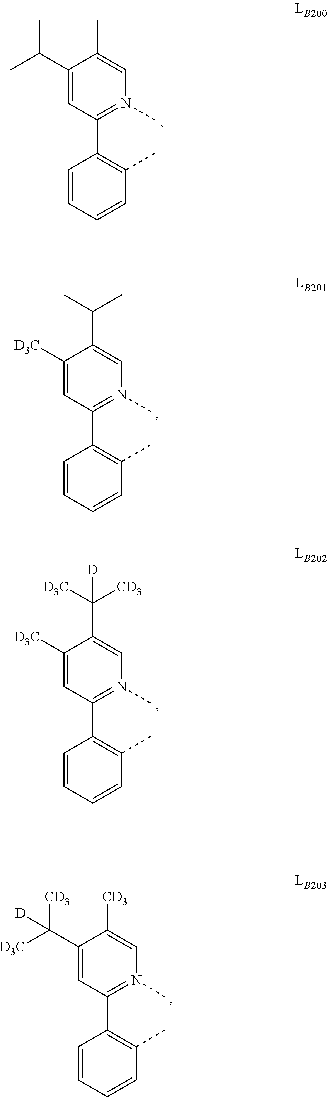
C1(C(C)C)=CC(C2=C(C)C=CC=C2)=N(C)C=C1C.C1([D3C])=CC(C2=C(C)C=CC=C2)=N(C)C=C1C(C)C.C1([D3C])=CC(C2=C(C)C=CC=C2)=N(C)C=C1C([CD3])([D3C])[D].C1(C([CD3])([D3C])[D])=CC(C2=C(C)C=CC=C2)=N(C)C=C1[CD3]
